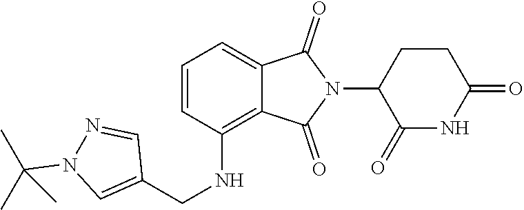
C1(=O)NC(=O)CCC1N1C(=O)C2=CC=CC(NCC3=CN(C(C)(C)C)N=C3)=C2C1=O
